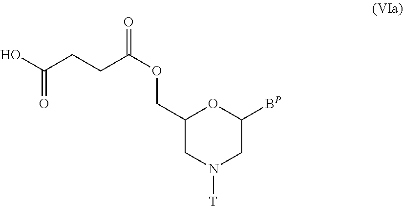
C1(COC(CCC(O)=O)=O)CN([T])CC([BP])O1
